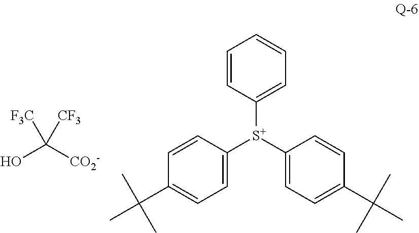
C1=CC([S+](C2=CC=C(C(C)(C)C)C=C2)C2=CC=C(C(C)(C)C)C=C2)=CC=C1.OC([CO2-])([F3C])[CF3]
